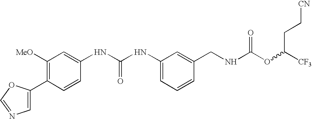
C1(C2=CN=CO2)=C([MeO])C=C(NC(NC2=CC=CC(CNC(OC([CF3])CC[CN])=O)=C2)=O)C=C1
